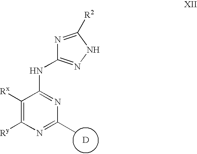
N1=C([R2])NN=C1NC1=NC(C)=NC([Ry])=C1[Rx].[D]
